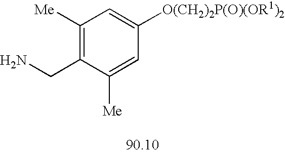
C1([Me])=C(CN)C([Me])=CC([O(CH2)2P(O)(OR1)2])=C1
